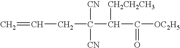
C=CCC([CN])([CN])C(C(=O)[OC2H5])[CH2CH2CH3]
